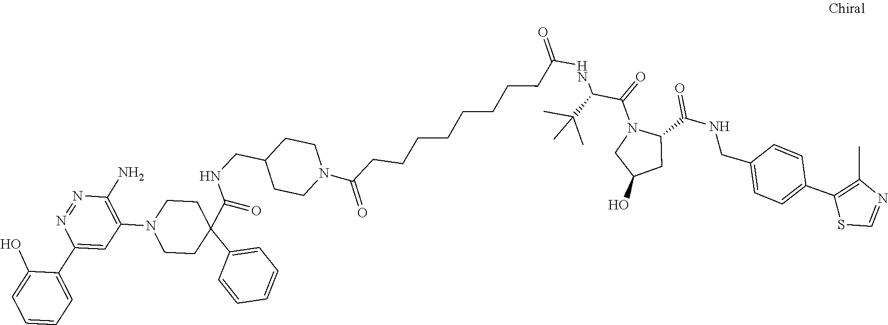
C1=CC=CC=C1C1(C(NCC2CCN(C(=O)CCCCCCCCC(NC(C(N3C(C(NCC4=CC=C(C5=C(C)N=CS5)C=C4)=O)CC(O)C3)=O)C(C)(C)C)=O)CC2)=O)CCN(C2=C(N)N=NC(C3=CC=CC=C3O)=C2)CC1
